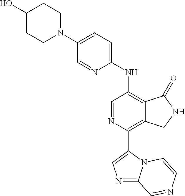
C1(O)CCN(C2=CC=C(NC3=C4C(=C(C5=CN=C6N5C=CN=C6)N=C3)CNC4=O)N=C2)CC1
